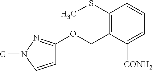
C1(SC)=C(COC2=NN([G])C=C2)C([CONH2])=CC=C1
